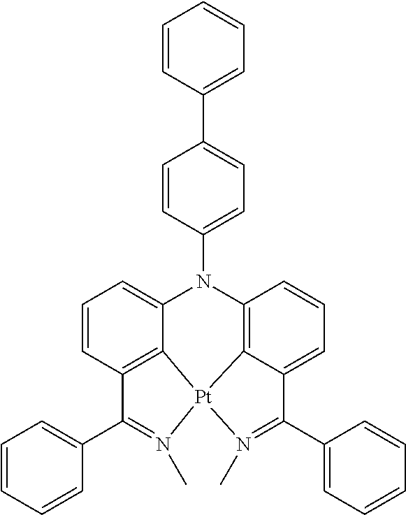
C12=C3C(=CC=C1)N(C1=CC=C(C4=CC=CC=C4)C=C1)C1=C4C(=CC=C1)C(C1=CC=CC=C1)=N(C)[Pt]34N(C)=C2C1=CC=CC=C1
